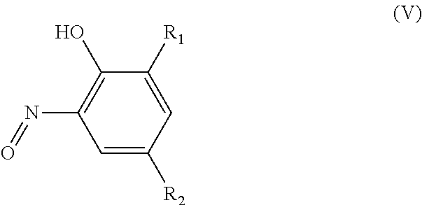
C1=C([R2])C=C([R1])C(O)=C1N=O
